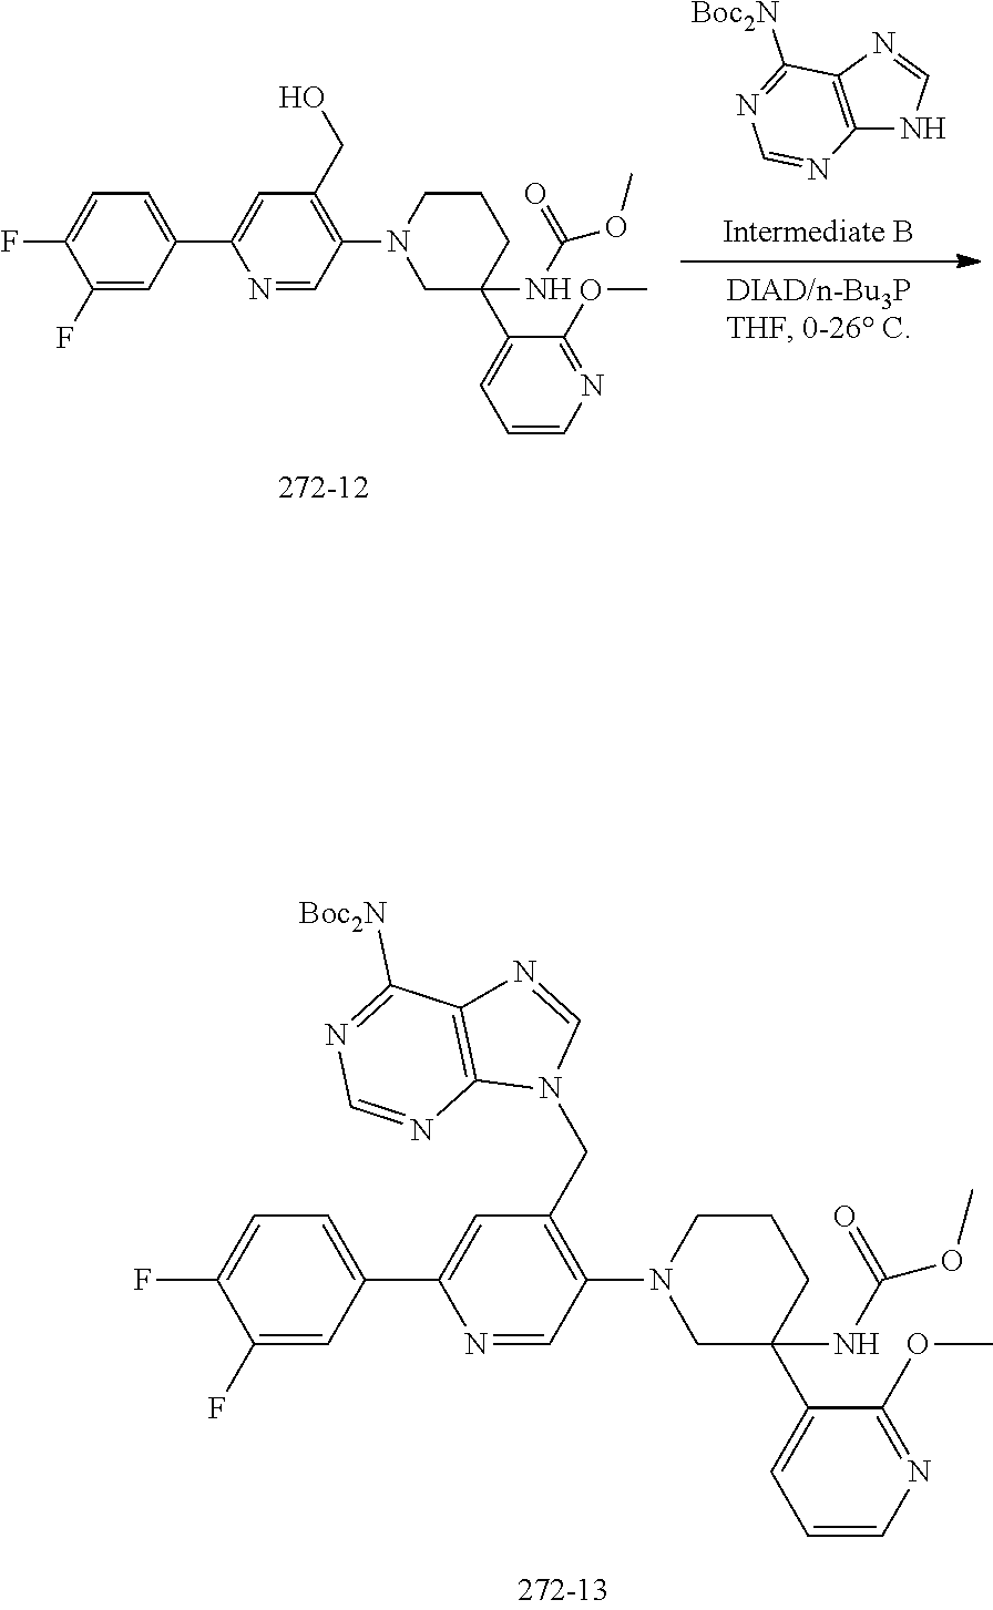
N1=C([Boc2N])C2=C(N=C1)N(CC1=C(N3CC(C4=CC=CN=C4OC)(NC(OC)=O)CCC3)C=NC(C3=CC=C(F)C(F)=C3)=C1)C=N2.N1=C([Boc2N])C2=C(N=C1)NC=N2.OCC1=C(N2CC(C3=CC=CN=C3OC)(NC(OC)=O)CCC2)C=NC(C2=CC=C(F)C(F)=C2)=C1
